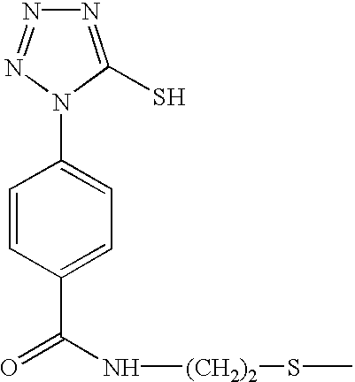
N1=C(S)N(C2=CC=C(C(N[(CH2)2]SC)=O)C=C2)N=N1
